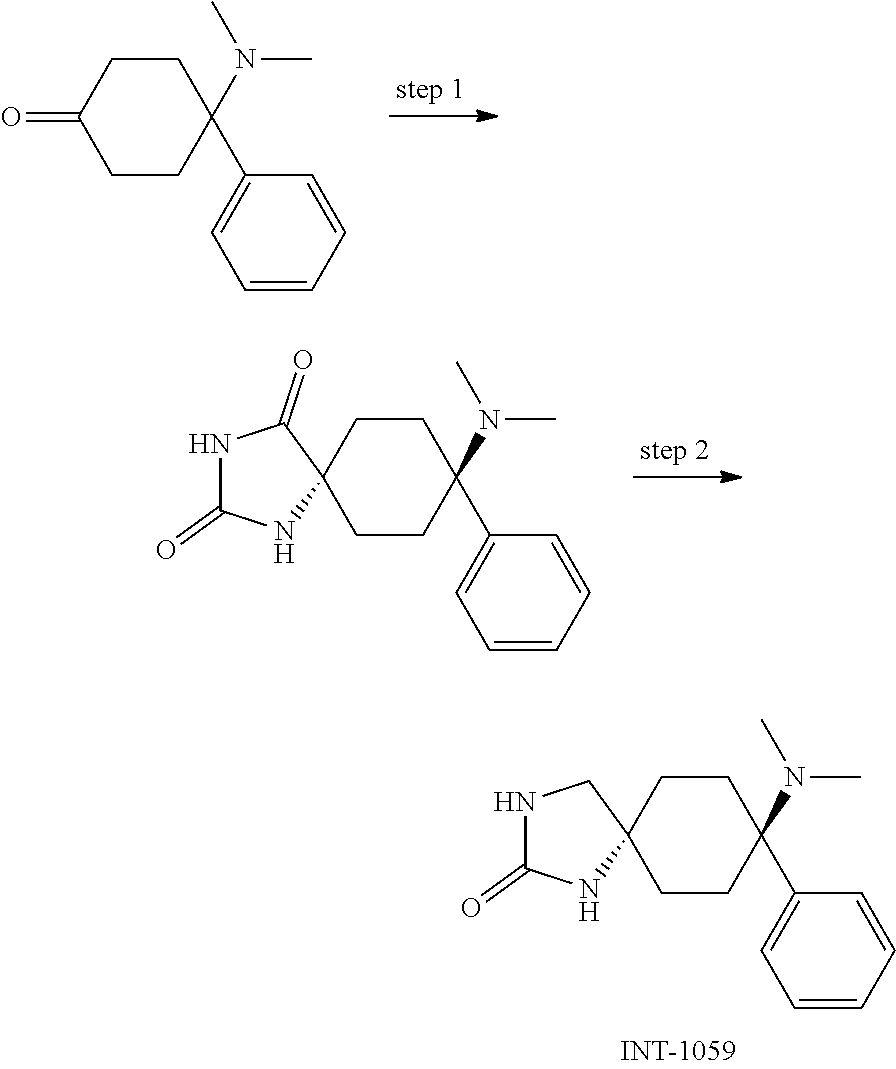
C1(=O)CCC(N(C)C)(C2=CC=CC=C2)CC1.N1C(=O)NC2(C1=O)CCC(N(C)C)(C1=CC=CC=C1)CC2.N1C(=O)NC2(C1)CCC(N(C)C)(C1=CC=CC=C1)CC2
